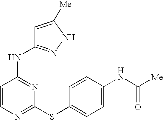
C1=CC(NC2=NNC([Me])=C2)=NC(SC2=CC=C(NC([Me])=O)C=C2)=N1
